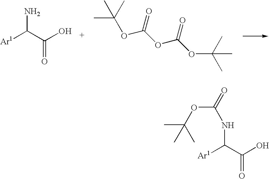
NC(C(O)=O)[Ar1].CC(C)(OC(OC(OC(C)(C)C)=O)=O)C.N(C(C(O)=O)[Ar1])C(=O)OC(C)(C)C
